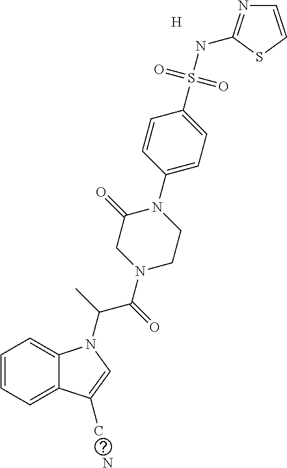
[H].C1=CC=C2C(=C1)N(C(C)C(N1CC(=O)N(C3=CC=C(S(NC4=NC=CS4)(=O)=O)C=C3)CC1)=O)C=C2C.N
